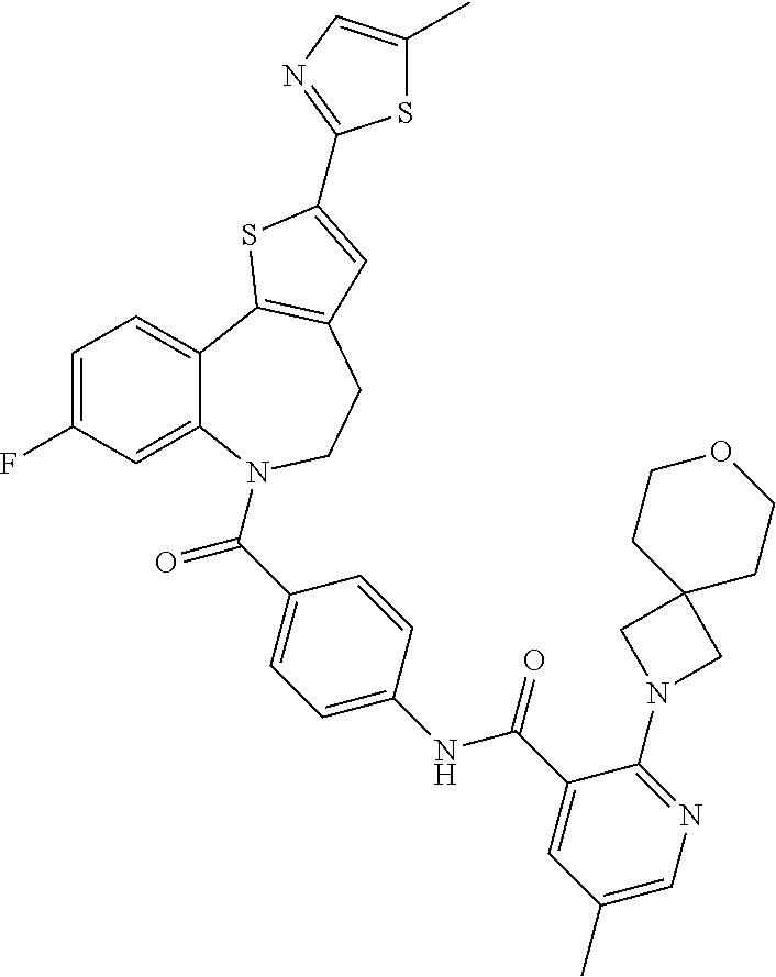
C1=C(F)C=C2C(=C1)C1=C(CCN2C(=O)C2=CC=C(NC(=O)C3=CC(C)=CN=C3N3CC4(C3)CCOCC4)C=C2)C=C(C2=NC=C(C)S2)S1
